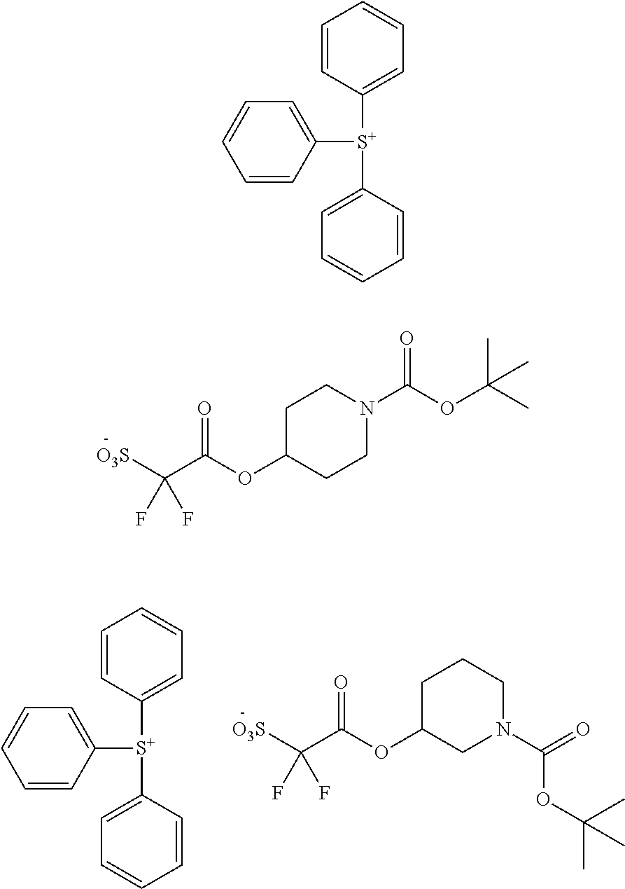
[S+](C1=CC=CC=C1)(C1=CC=CC=C1)C1=CC=CC=C1.[S+](C1=CC=CC=C1)(C1=CC=CC=C1)C1=CC=CC=C1.C1C(OC(C([O3S])(F)F)=O)CN(C(OC(C)(C)C)=O)CC1.C1C(OC(C([O3S])(F)F)=O)CCN(C(OC(C)(C)C)=O)C1
